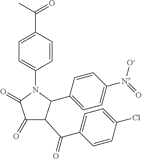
N1(C2=CC=C(C(C)=O)C=C2)C(=O)C(=O)C(C(C2=CC=C(Cl)C=C2)=O)C1C1=CC=C([N+]([O-])=O)C=C1
